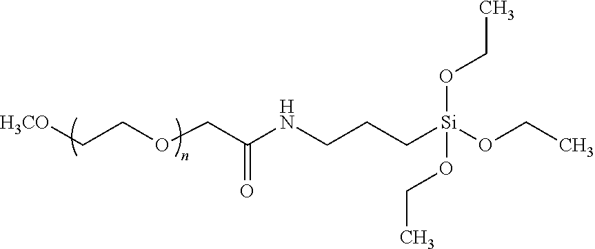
[H3CO]CCOCC(NCCC[Si](OCC)(OCC)OCC)=O
